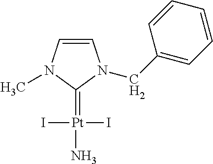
C1=CN(C)C(=[Pt](I)(I)N)N1CC1=CC=CC=C1
